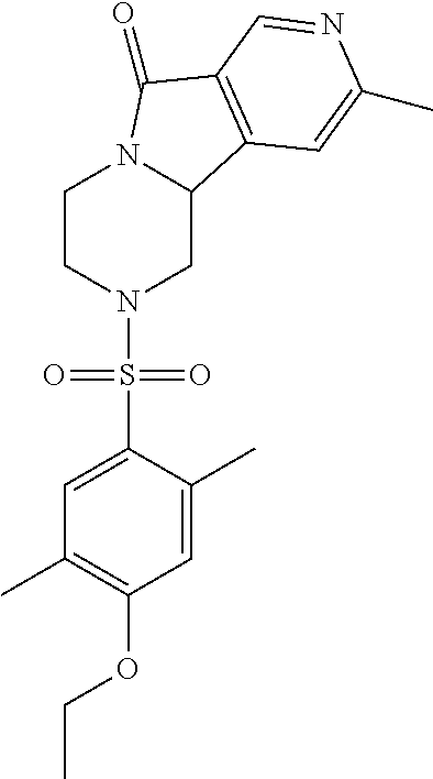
C1CN(S(C2=CC(C)=C(OCC)C=C2C)(=O)=O)CC2N1C(=O)C1=C2C=C(C)N=C1
